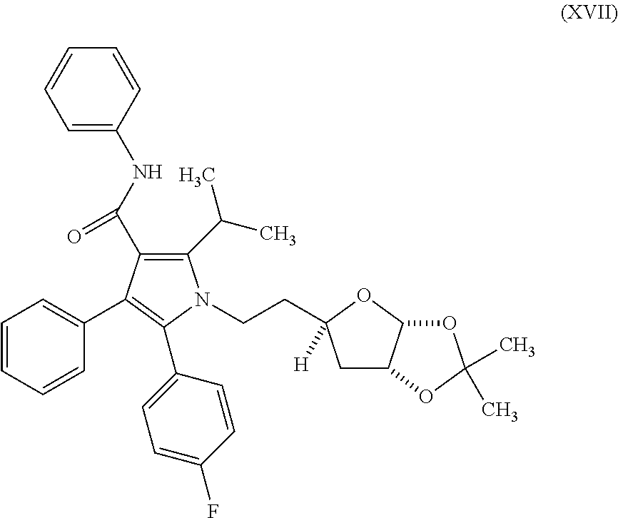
C1(C(C)C)=C(C(NC2=CC=CC=C2)=O)C(C2=CC=CC=C2)=C(C2=CC=C(F)C=C2)N1CCC1([H])CC2C(O1)OC(C)(C)O2
